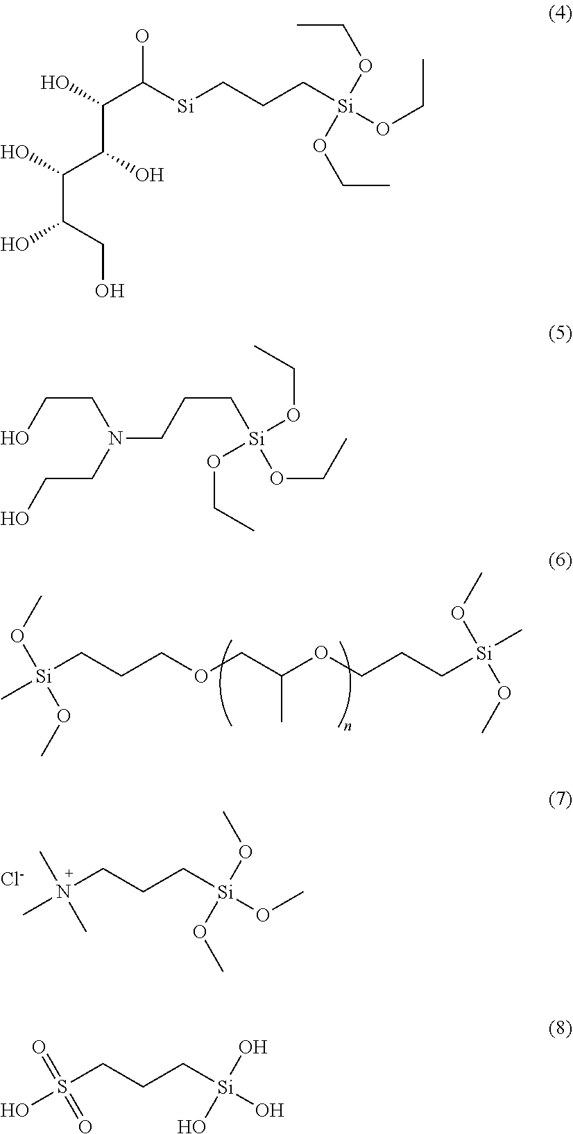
[Si](CCCOCC(OCCC[Si](C)(OC)OC)C)(C)(OC)OC.N(CCC[Si](OC)(OC)OC)(C)(C)C.[Cl-].S(CCC[Si](O)(O)O)(O)(=O)=O.C(C(C(C(C(O)[Si]CCC[Si](OCC)(OCC)OCC)O)O)O)(CO)O.C(N(CCC[Si](OCC)(OCC)OCC)CCO)CO
